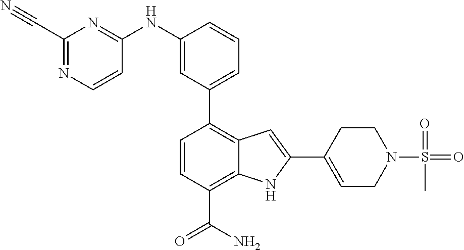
C1=CC(C(N)=O)=C2C(=C1C1=CC=CC(NC3=NC(C#N)=NC=C3)=C1)C=C(C1=CCN(S(C)(=O)=O)CC1)N2
